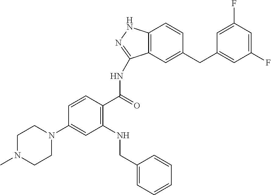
C1N(C)CCN(C2=CC(NCC3=CC=CC=C3)=C(C(=O)NC3=NNC4=C3C=C(CC3=CC(F)=CC(F)=C3)C=C4)C=C2)C1
